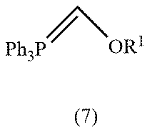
C(=[Ph3P])[OR1]
